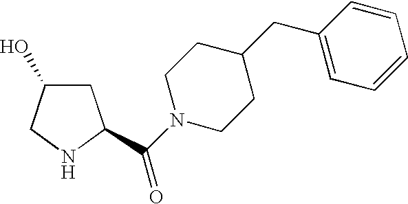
C1C(O)CNC1C(N1CCC(CC2=CC=CC=C2)CC1)=O
